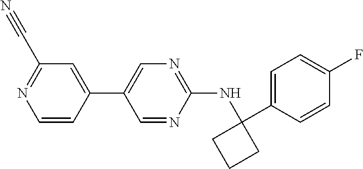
C1(C2=CN=C(NC3(C4=CC=C(F)C=C4)CCC3)N=C2)=CC(C#N)=NC=C1
